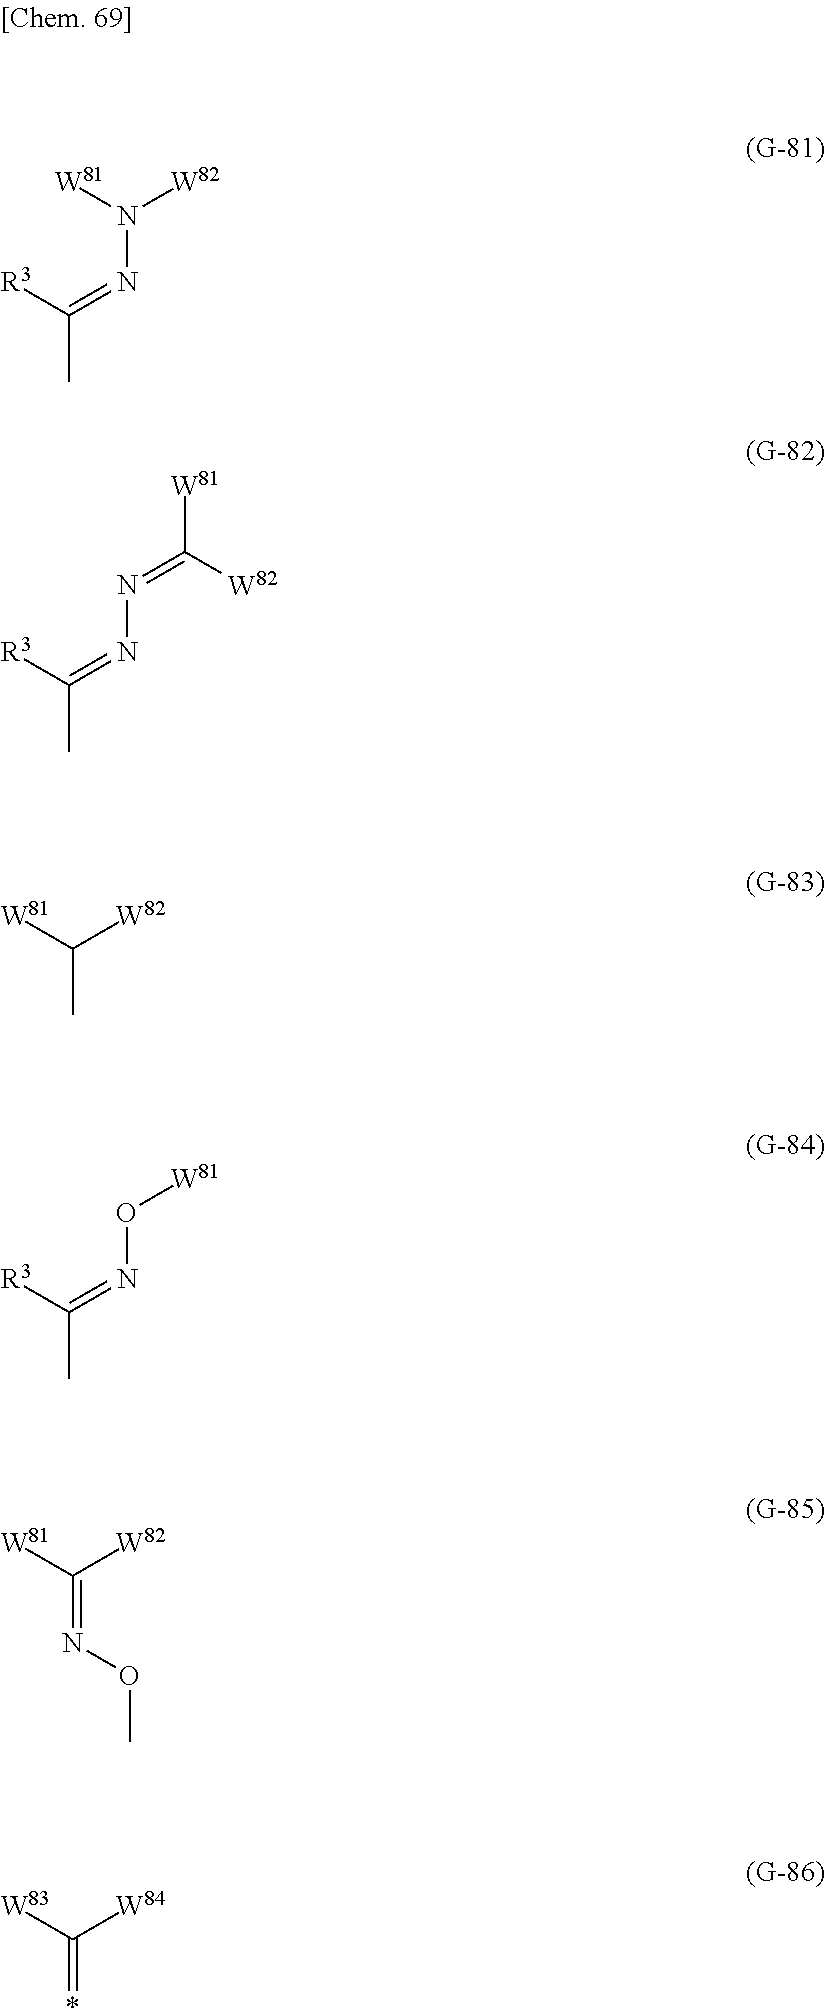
CC([R3])=NN([W82])[W81].CC([R3])=NN=C([W81])[W82].CC([W81])[W82].CC([R3])=NO[W81].CON=C([W81])[W82].*=C([W83])[W84]
